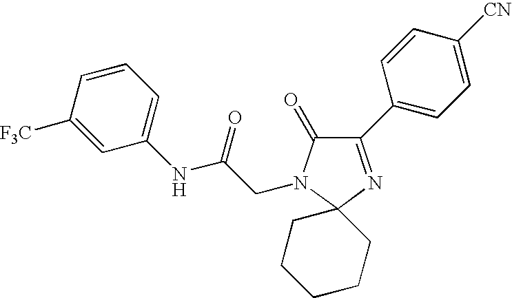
C1(C2=CC=C([CN])C=C2)=NC2(N(CC(NC3=CC=CC([F3C])=C3)=O)C1=O)CCCCC2
